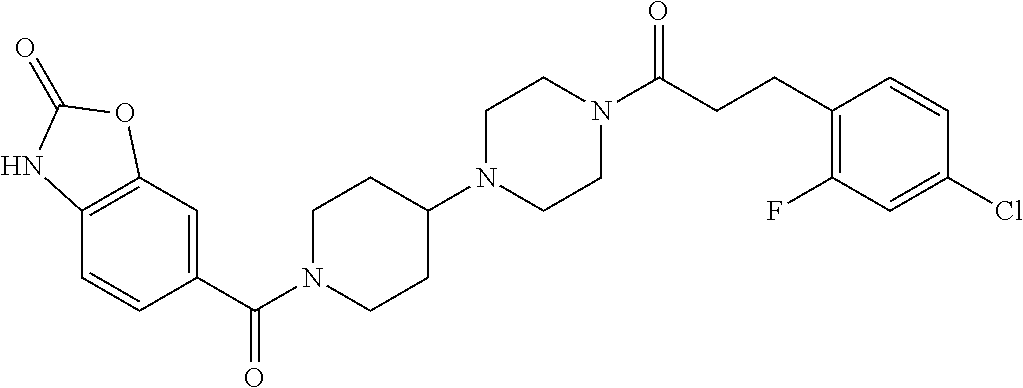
C1(C(N2CCC(N3CCN(C(CCC4=C(F)C=C(Cl)C=C4)=O)CC3)CC2)=O)=CC2=C(C=C1)NC(=O)O2
